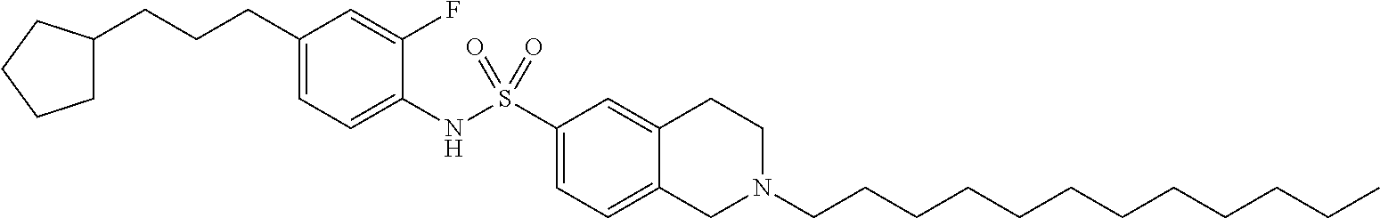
C1(CCCC2CCCC2)=CC=C(NS(C2=CC=C3C(=C2)CCN(CCCCCCCCCCCC)C3)(=O)=O)C(F)=C1
